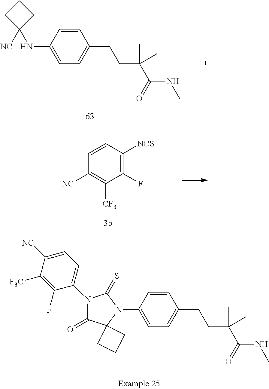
C1=C(N2C3(C(=O)N(C4=CC=C([NC])C([F3C])=C4F)C2=S)CCC3)C=CC(CCC(C(NC)=O)(C)C)=C1.C1=CC([NCS])=C(F)C([CF3])=C1[NC].C1=C(NC2([NC])CCC2)C=CC(CCC(C(NC)=O)(C)C)=C1
